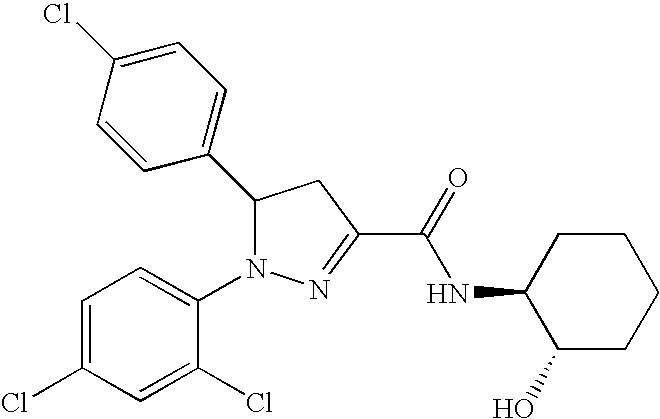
C1(C2N(C3=CC=C(Cl)C=C3Cl)N=C(C(=O)NC3C(O)CCCC3)C2)=CC=C(Cl)C=C1
